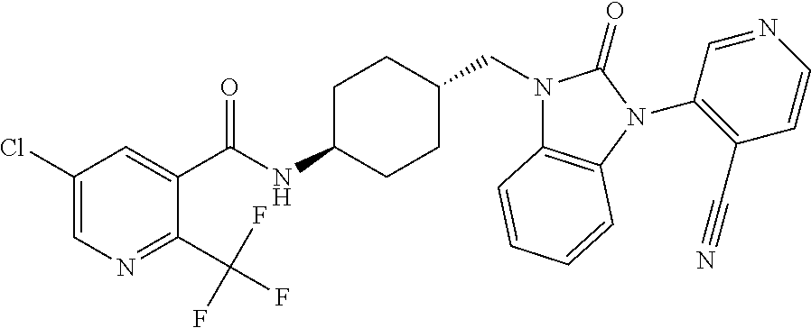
C1(Cl)=CN=C(C(F)(F)F)C(C(NC2CCC(CN3C4=C(N(C5=C(C#N)C=CN=C5)C3=O)C=CC=C4)CC2)=O)=C1
